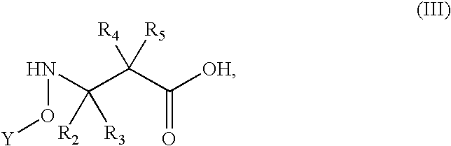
C(C(C([OH])=O)([R4])[R5])(NO[Y])([R2])[R3]
